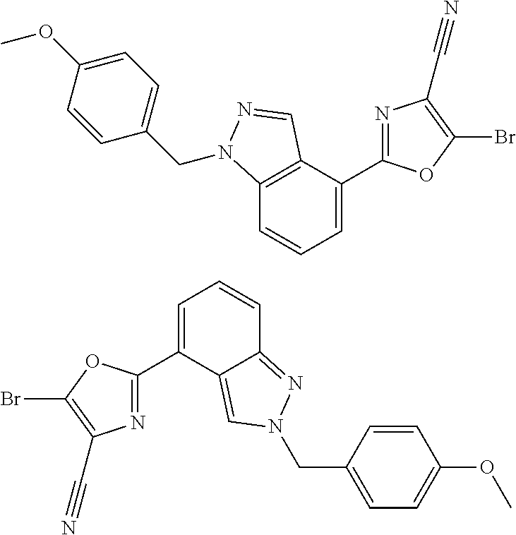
C12=C(C(C3=NC(C#N)=C(Br)O3)=CC=C1)C=NN2CC1=CC=C(OC)C=C1.C1=C(C2=NC(C#N)=C(Br)O2)C2=CN(CC3=CC=C(OC)C=C3)N=C2C=C1
